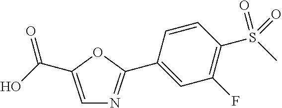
C1=C(C(O)=O)OC(C2=CC(F)=C(S(=O)(=O)C)C=C2)=N1
